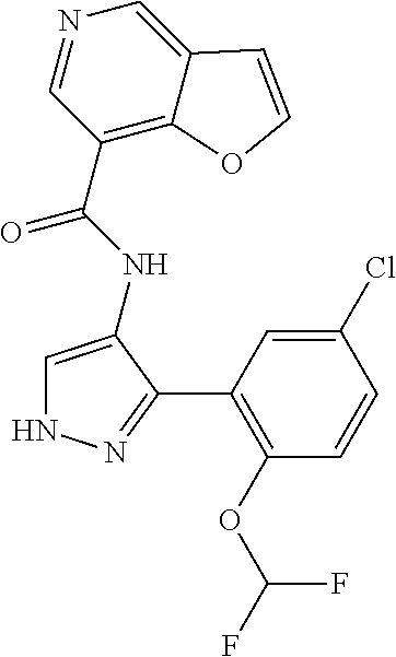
C1(C(NC2=CNN=C2C2=C(OC(F)F)C=CC(Cl)=C2)=O)=C2C(=CN=C1)C=CO2
